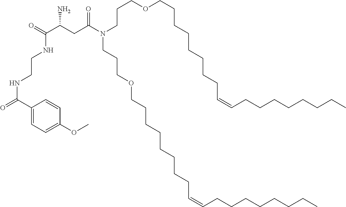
C1(C(=O)NCCNC(C(CC(N(CCCOCCCCCCCCC=CCCCCCCCC)CCCOCCCCCCCCC=CCCCCCCCC)=O)N)=O)=CC=C(OC)C=C1
